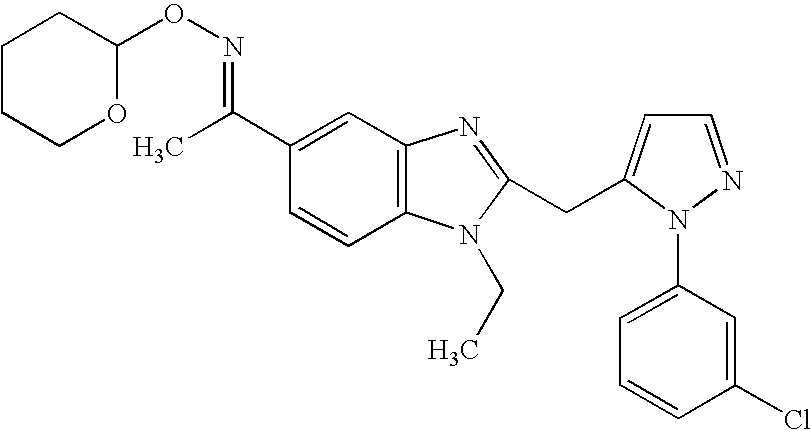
C1(C(C)=NOC2CCCCO2)=CC2=C(C=C1)N(CC)C(CC1=CC=NN1C1=CC=CC(Cl)=C1)=N2
